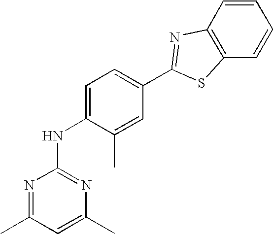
N1=C(C)C=C(C)N=C1NC1=CC=C(C2=NC3=C(S2)C=CC=C3)C=C1C
